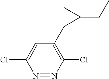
C1=C(Cl)N=NC(Cl)=C1C1C(CC)C1
